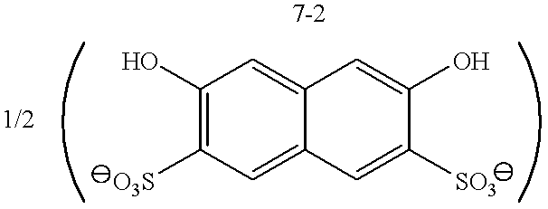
C1=C2C(=CC(O)=C1[O3S])C=C(O)C([SO3])=C2
